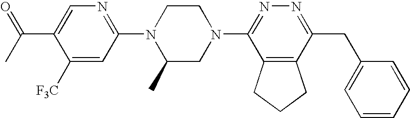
C1([F3C])=CC(N2C(C)CN(C3=NN=C(CC4=CC=CC=C4)C4=C3CCC4)CC2)=NC=C1C(C)=O
